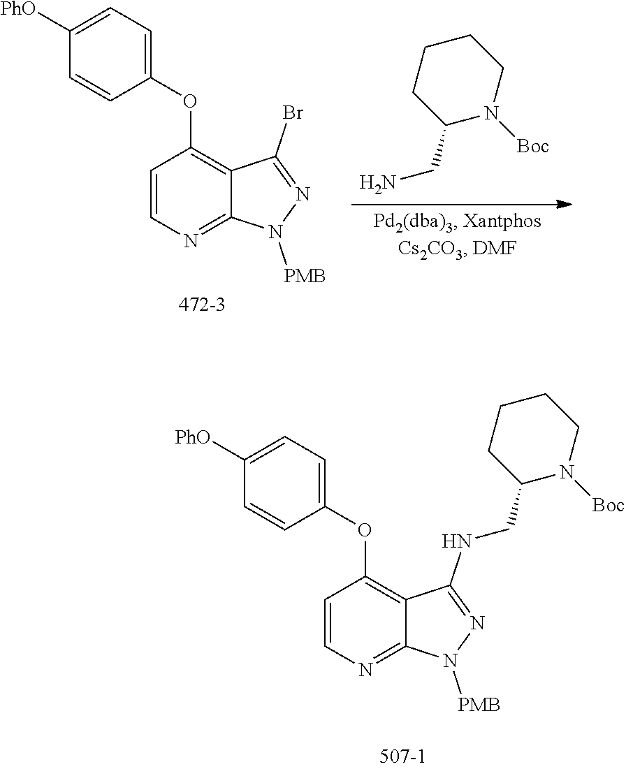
C1([PhO])=CC=C(OC2=C3C(=NC=C2)N([PMB])N=C3Br)C=C1.C1CC(CN)N([Boc])CC1.C1([PhO])=CC=C(OC2=C3C(=NC=C2)N([PMB])N=C3NCC2CCCCN2[Boc])C=C1
